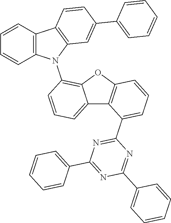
C12=CC=CC(N3C4=C(C5=C3C=CC=C5)C=CC(C3=CC=CC=C3)=C4)=C1OC1=C2C(C2=NC(C3=CC=CC=C3)=NC(C3=CC=CC=C3)=N2)=CC=C1
